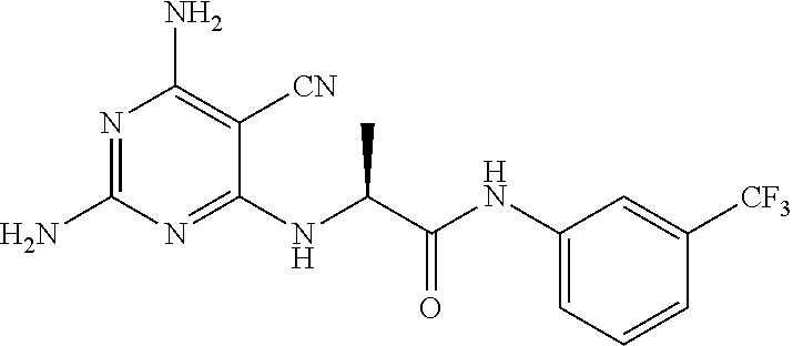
C1(NC(C(NC2=CC=CC([CF3])=C2)=O)C)=NC(N)=NC(N)=C1[CN]
